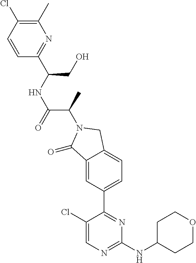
C1(=O)C2=CC(C3=NC(NC4CCOCC4)=NC=C3Cl)=CC=C2CN1C(C(NC(C1=NC(C)=C(Cl)C=C1)CO)=O)C
